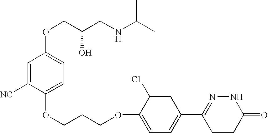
C1=C([NC])C(OCCCOC2=CC=C(C3=NNC(=O)CC3)C=C2Cl)=CC=C1OCC(CNC(C)C)O
